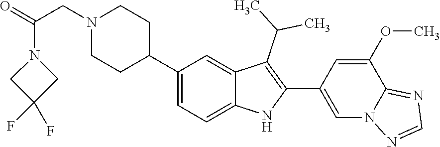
C1(C2CCN(CC(=O)N3CC(F)(F)C3)CC2)=CC=C2C(=C1)C(C(C)C)=C(C1=CN3C(=NC=N3)C(OC)=C1)N2
